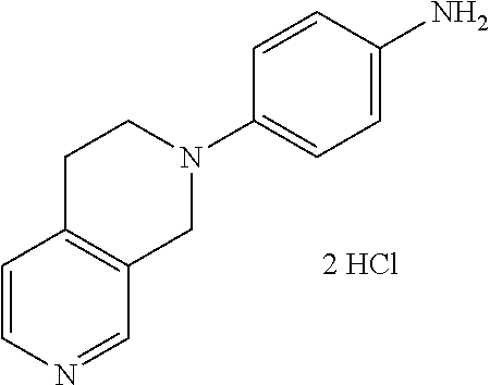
C1=CC(N)=CC=C1N1CCC2=C(C1)C=NC=C2
